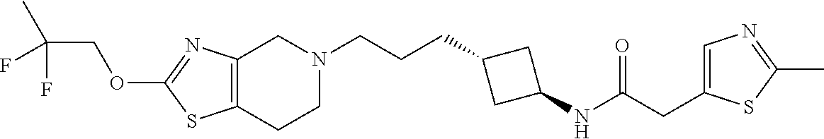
C12=C(CCN(CCCC3CC(NC(CC4=CN=C(C)S4)=O)C3)C1)SC(OCC(C)(F)F)=N2
